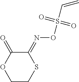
C1CSC(=NOS(C=C)(=O)=O)C(=O)O1
